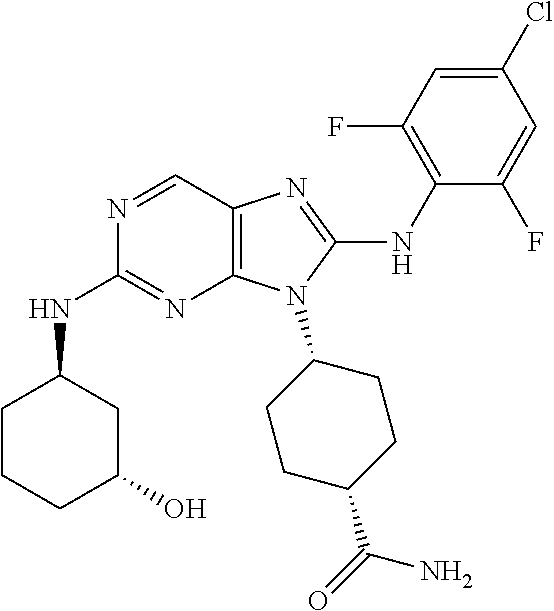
N1=CC2=C(N=C1NC1CCCC(O)C1)N(C1CCC(C(=O)N)CC1)C(NC1=C(F)C=C(Cl)C=C1F)=N2
